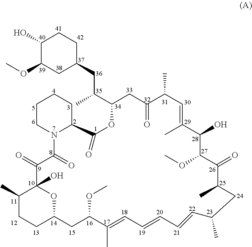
COC1CC(CC(C2CC(=O)C(C)C=C(C)C(O)C(OC)C(=O)C(C)CC(C)C=CC=CC=C(C)C(OC)CC3OC(O)(C(=O)C(=O)N4C(CCCC4)C(=O)O2)C(C)CC3)C)CCC1O
